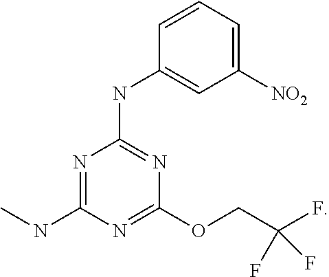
C1([NO2])=CC=CC(NC2=NC(OCC(F)(F)F)=NC(NC)=N2)=C1
